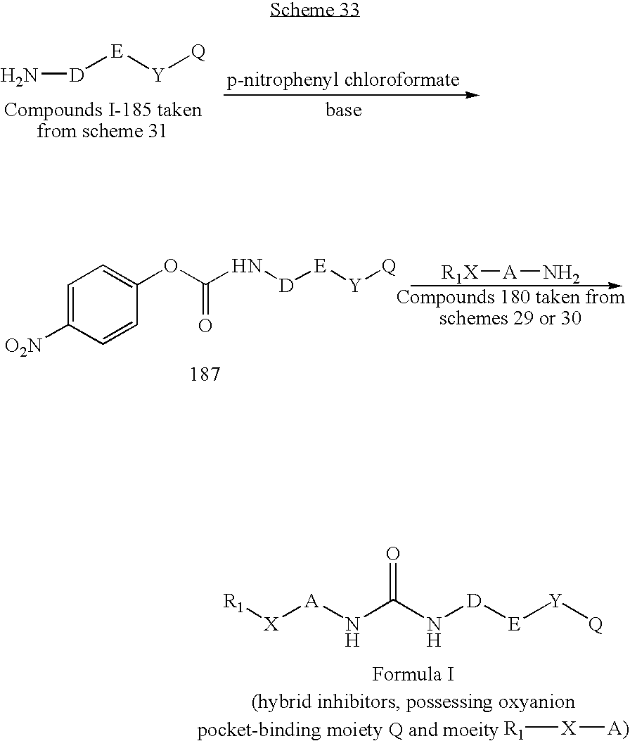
[R1][X][A)].[R1][X][A]NC(N[D][E][Y][Q])=O.N[D][E][Y][Q].C1=C([O2N])C=CC(OC(N[D][E][Y][Q])=O)=C1.[A](N)[R1X]
